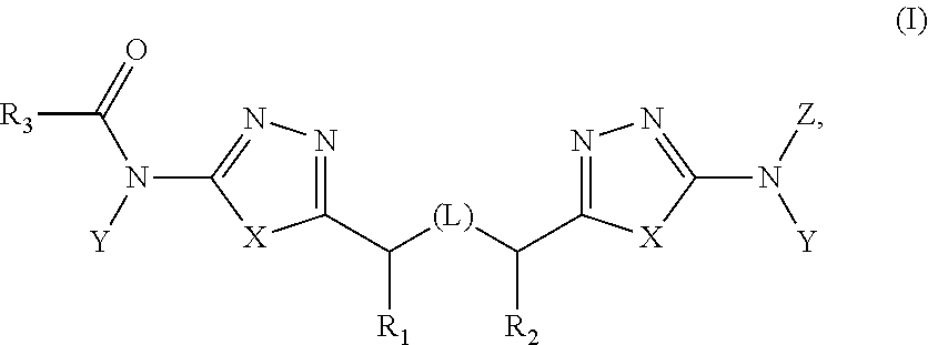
C([R1])(C1=NN=C(N([Y])C([R3])=O)[X]1)[(L)]C(C1=NN=C(N([Z])[Y])[X]1)[R2]
